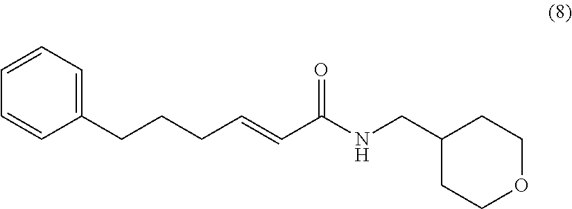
C1(CCCC=CC(=O)NCC2CCOCC2)=CC=CC=C1
